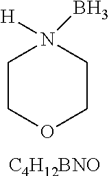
C1COCCN1([H])B.[C4H12BNO]
